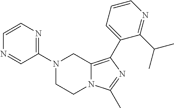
N1(C2=NC=CN=C2)CCN2C(=C(C3=CC=CN=C3C(C)C)N=C2C)C1
